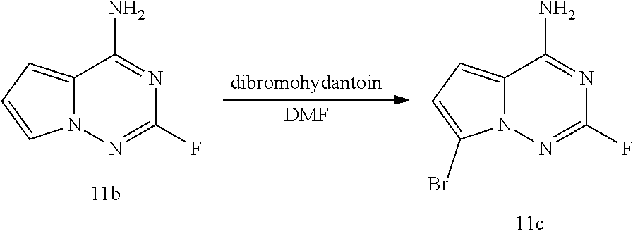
C12=CC=CN1N=C(F)N=C2N.[DMF].C12=CC=C(Br)N1N=C(F)N=C2N
